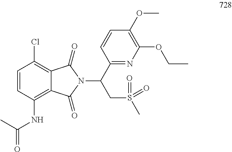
C1=CC(NC(=O)C)=C2C(=C1Cl)C(=O)N(C(C1=NC(OCC)=C(OC)C=C1)CS(C)(=O)=O)C2=O
